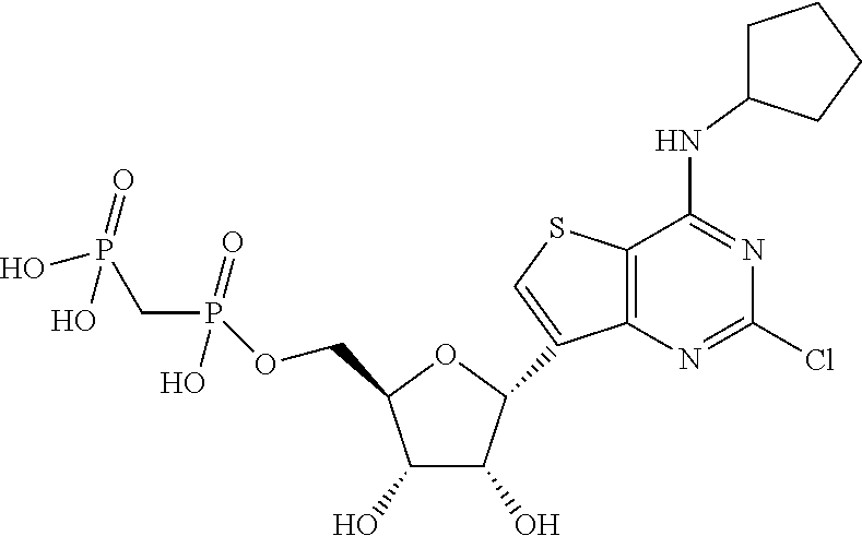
C1(O)C(O)C(C2=CSC3=C2N=C(Cl)N=C3NC2CCCC2)OC1COP(CP(O)(O)=O)(O)=O
